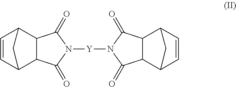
C1=CC2C3C(C1C2)C(=O)N([Y]N1C(=O)C2C4C=CC(C2C1=O)C4)C3=O
